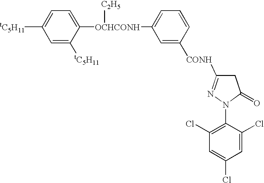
C1=C([tC5H11])C([OCHCONH](C2=CC=CC([CONH]C3=NN(C4=C(Cl)C=C(Cl)C=C4Cl)C(=O)C3)=C2)[C2H5])=CC=C1[tC5H11]
